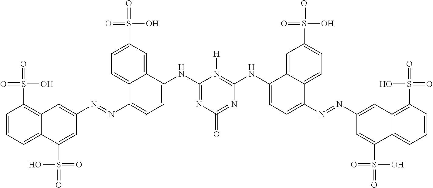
C1=CC=C2C(=C1S(=O)(O)=O)C=C(N=NC1=CC=C(NC3=NC(=O)=NC(NC4=CC=C(N=NC5=CC6=C(S(=O)(=O)O)C=CC=C6C(S(=O)(O)=O)=C5)C5=CC=C(S(=O)(O)=O)C=C45)=N3[H])C3=CC(S(=O)(O)=O)=CC=C13)C=C2S(=O)(=O)O
